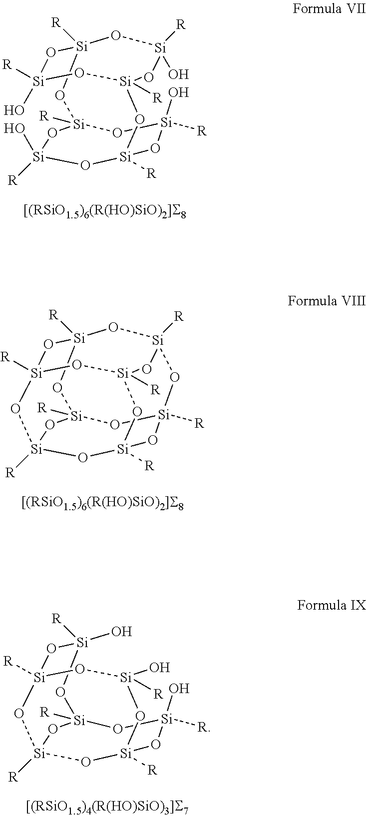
[Si]1([R])(O)O[Si]2([R])O[Si]3([R])O[Si]([R])(O)O[Si]([R])(O[Si]([R])(O)O3)O[Si]([R])(O1)O[Si]([R])(O)O2.[Si]12([R])O[Si]3([R])O[Si]4([R])O[Si]([R])(O[Si]5([R])O[Si]([R])(O4)O[Si]([R])(O[Si]([R])(O1)O5)O3)O2.[Si]12([R])O[Si](O)([R])O[Si]3([R])O[Si]([R])(O[Si]([R])(O[Si]([R])(O)O3)O[Si](O)([R])O1)O2
